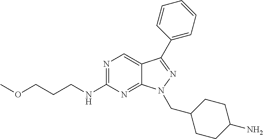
N1=C(NCCCOC)N=C2C(=C1)C(C1=CC=CC=C1)=NN2CC1CCC(N)CC1
